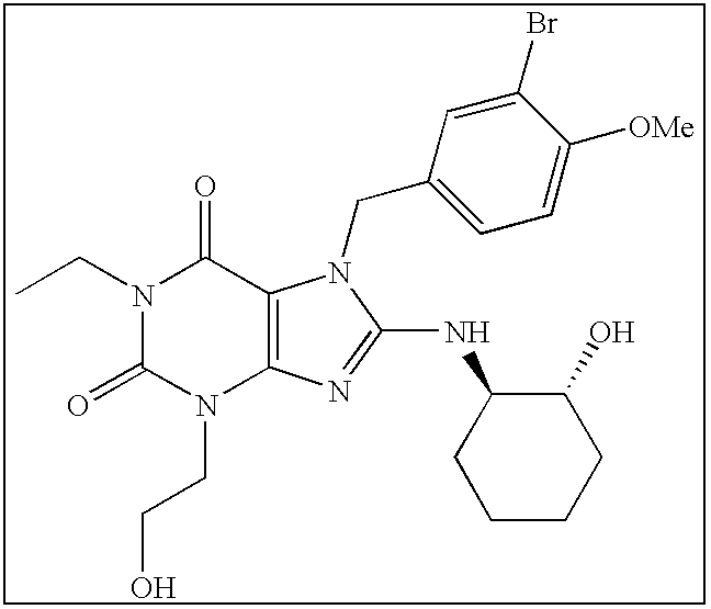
C(N1C(=O)N(CCO)C2=C(C1=O)N(CC1=CC=C([OMe])C(Br)=C1)C(NC1CCCCC1O)=N2)C
